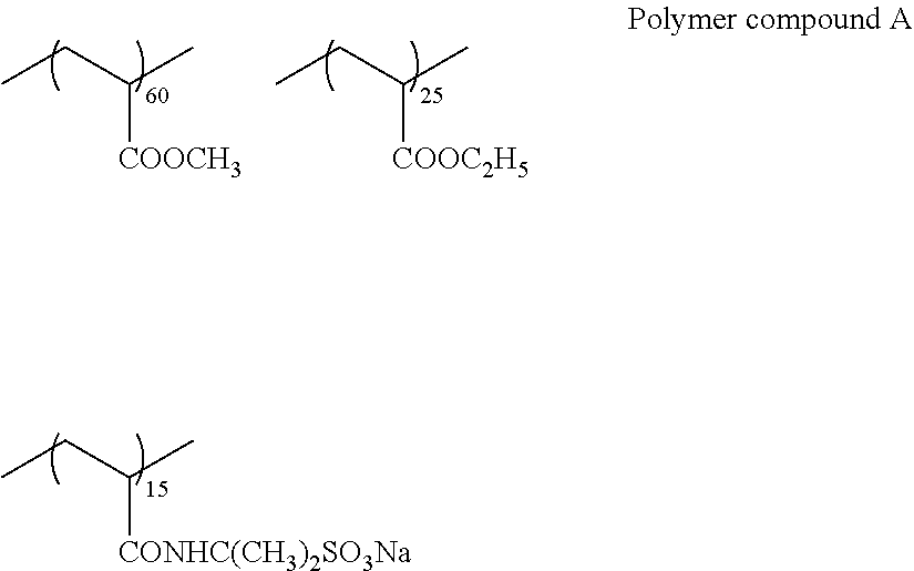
CCC(C)[CONHC(CH3)2SO3Na].CCC(C)[COOCH3].CCC(C)[COOC2H5]
